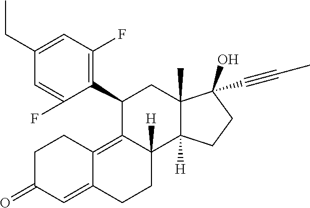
C1(CC)=CC(F)=C(C2C3=C4C(=CC(=O)CC4)CCC3([H])C3([H])C(C)(C2)C(O)(C#CC)CC3)C(F)=C1
